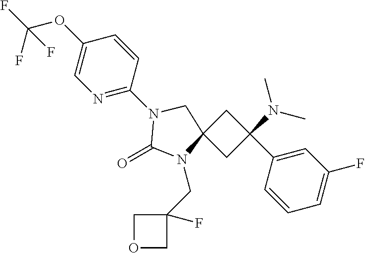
C1C(C2=CC(F)=CC=C2)(N(C)C)CC12N(CC1(F)COC1)C(=O)N(C1=NC=C(OC(F)(F)F)C=C1)C2
